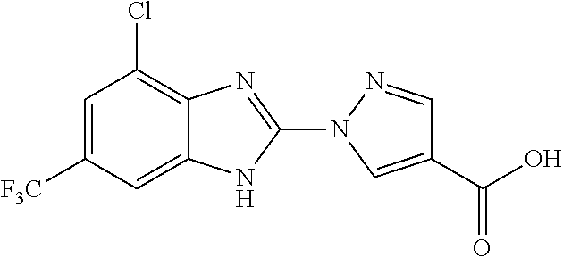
C1=C2C(=C(Cl)C=C1[F3C])N=C(N1C=C(C(O)=O)C=N1)N2
